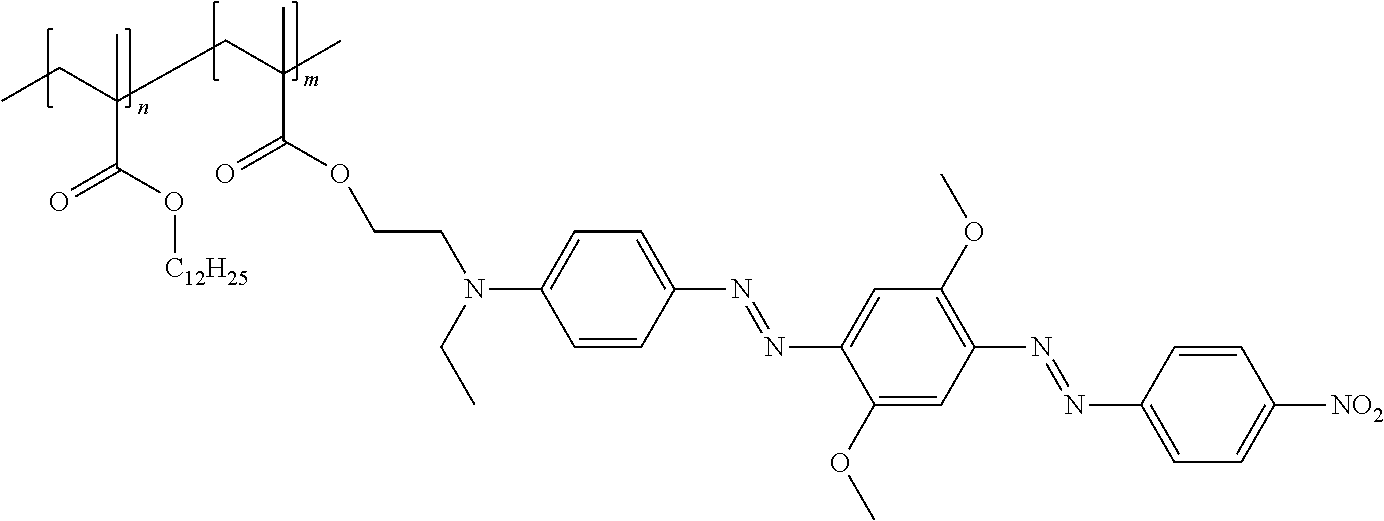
CCC(CC(C)(C(OCCN(C1=CC=C(N=NC2=CC(OC)=C(N=NC3=CC=C([NO2])C=C3)C=C2OC)C=C1)CC)=O)C)(C(O[C12H25])=O)C
